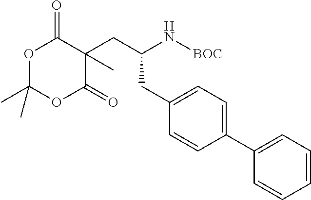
C(C1=CC=C(C2=CC=CC=C2)C=C1)C(CC1(C)C(=O)OC(C)(C)OC1=O)N[BOC]
